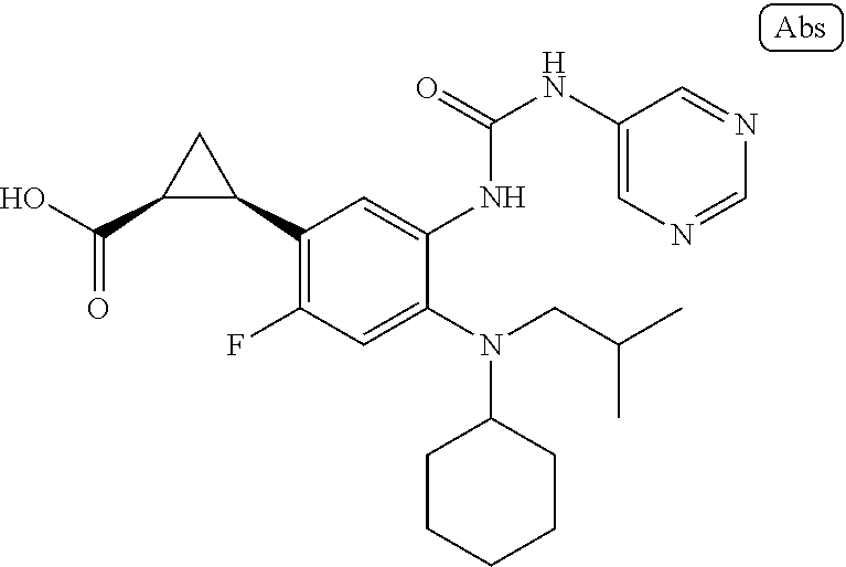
C1CCCCC1N(C1=CC(F)=C(C2CC2C(O)=O)C=C1NC(NC1=CN=CN=C1)=O)CC(C)C
